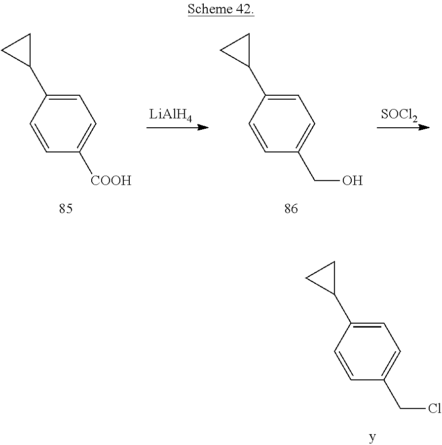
[SOCl2].C1=C(C2CC2)C=CC(CO)=C1.C1=C(C2CC2)C=CC([COOH])=C1.[LiAlH4].C1=C(C2CC2)C=CC(CCl)=C1
